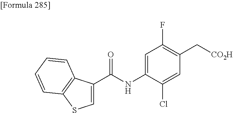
C1=C(C(=O)NC2=CC(F)=C(C[CO2H])C=C2Cl)C2=C(S1)C=CC=C2
